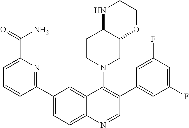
C1(C(=O)N)=CC=CC(C2=CC=C3C(=C2)C(N2CC4C(CC2)NCCO4)=C(C2=CC(F)=CC(F)=C2)C=N3)=N1
